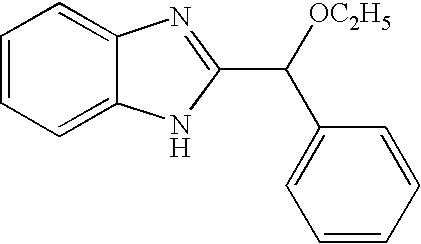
C1=CC=CC(C([OC2H5])C2=NC3=CC=CC=C3N2)=C1
